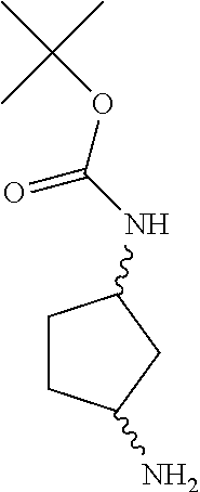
C1CC(N)CC1NC(OC(C)(C)C)=O
